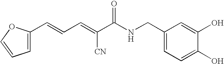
C(=CC=C(C(NCC1=CC=C(O)C(O)=C1)=O)[CN])C1=CC=CO1
